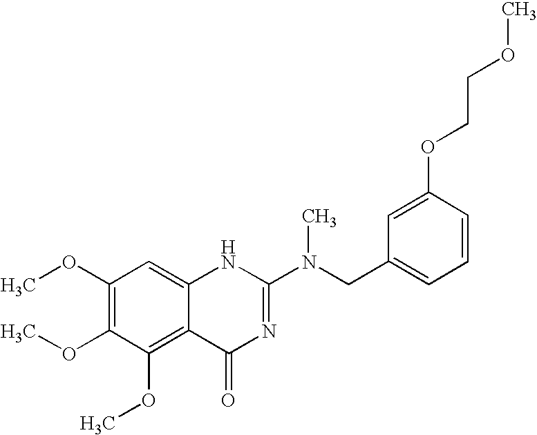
C1(OC)=C(OC)C(OC)=C2C(=C1)NC(N(CC1=CC=CC(OCCOC)=C1)C)=NC2=O
